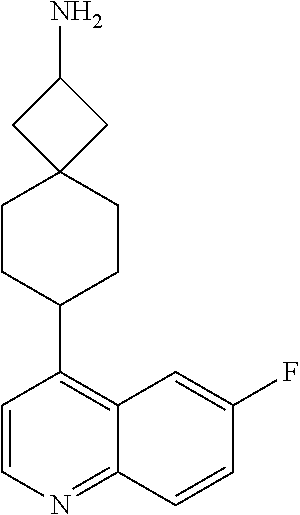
C12=NC=CC(C3CCC4(CC3)CC(N)C4)=C1C=C(F)C=C2
